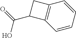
C1=CC=CC2=C1C(C(=O)O)C2
